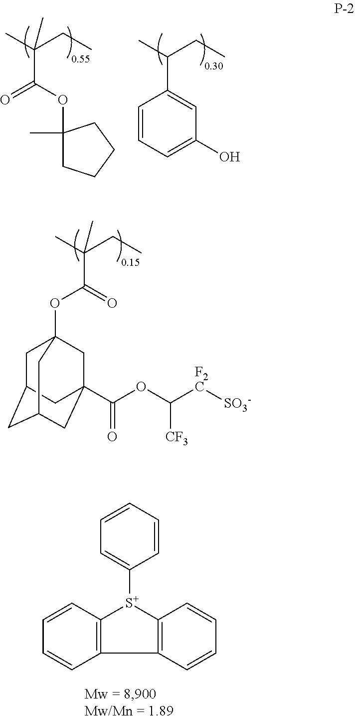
C(=O)(C(C)(CC)C)OC12CC3CC(CC(C(OC([F2C][SO3-])[CF3])=O)(C1)C3)C2.C12=C(C=CC=C1)[S+](C1=CC=CC=C1)C1=C2C=CC=C1.C1(OC(=O)C(C)(CC)C)(C)CCCC1.C(C)(CC)C1=CC(O)=CC=C1
